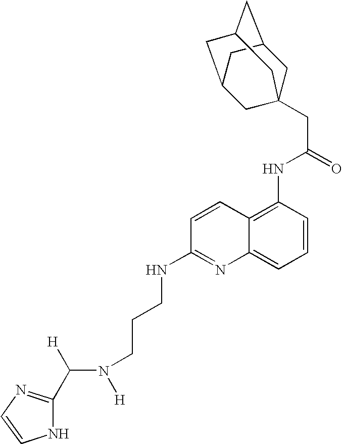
C([H])(N([H])CCCNC1=NC2=CC=CC(NC(CC34CC5CC(CC(C3)C5)C4)=O)=C2C=C1)C1=NC=CN1
